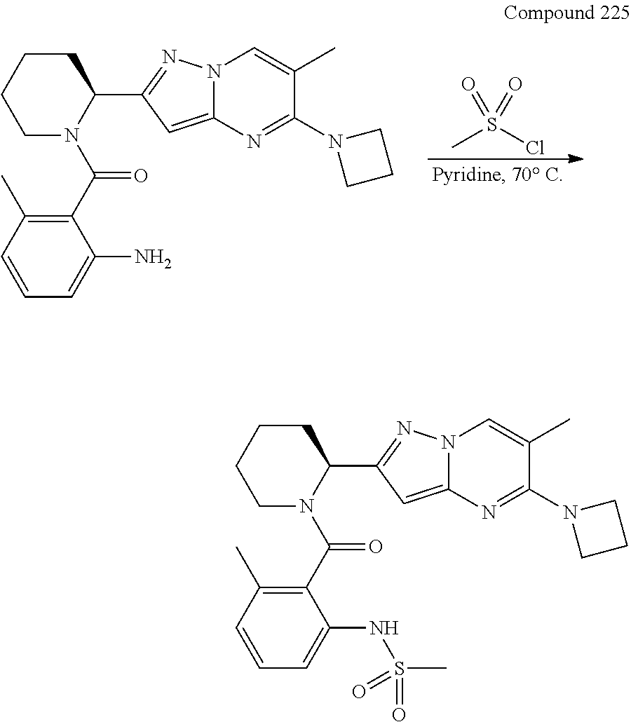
CS(Cl)(=O)=O.C1N(C(C2=C(C)C=CC=C2N)=O)C(C2=NN3C(=C2)N=C(N2CCC2)C(C)=C3)CCC1.C1N(C(C2=C(C)C=CC=C2NS(=O)(=O)C)=O)C(C2=NN3C(=C2)N=C(N2CCC2)C(C)=C3)CCC1
